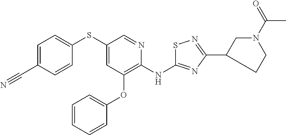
S(C1=CC(OC2=CC=CC=C2)=C(NC2=NC(C3CCN(C(=O)C)C3)=NS2)N=C1)C1=CC=C(C#N)C=C1
